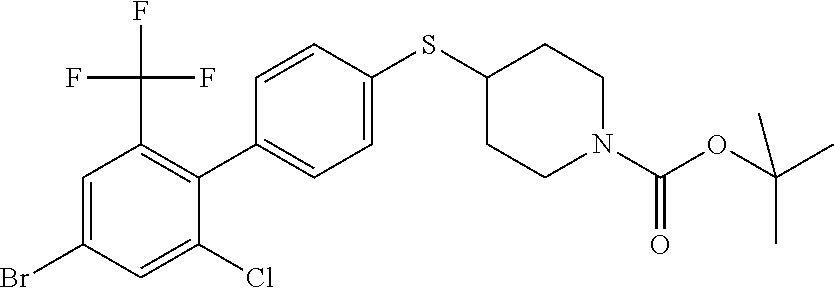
BrC1=CC(C(F)(F)F)=C(C2=CC=C(SC3CCN(C(OC(C)(C)C)=O)CC3)C=C2)C(Cl)=C1
